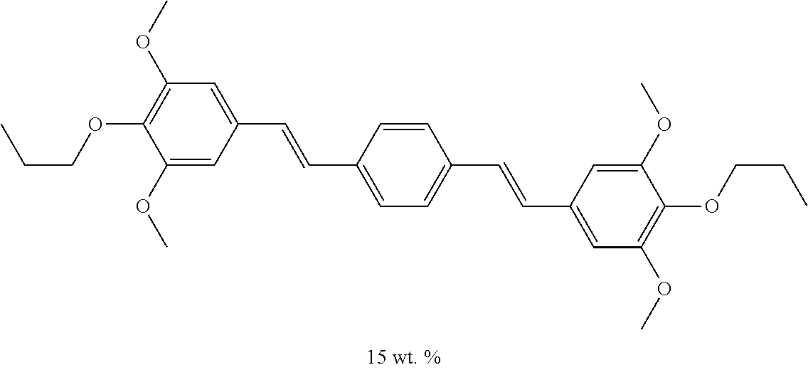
C1(OC)=C(OCCC)C(OC)=CC(C=CC2=CC=C(C=CC3=CC(OC)=C(OCCC)C(OC)=C3)C=C2)=C1
